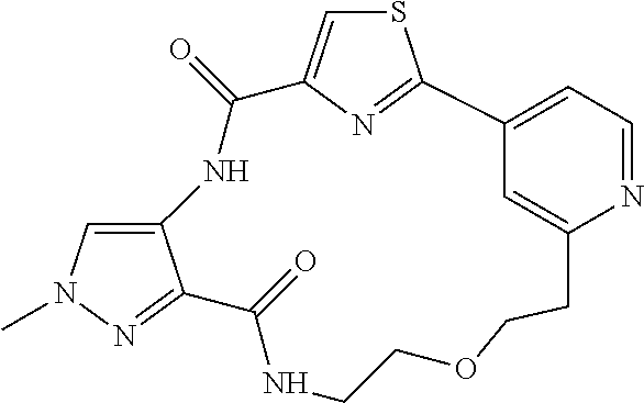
N1C(=O)C2=CSC(=N2)C2=CC=NC(=C2)CCOCCNC(=O)C2=NN(C)C=C12
